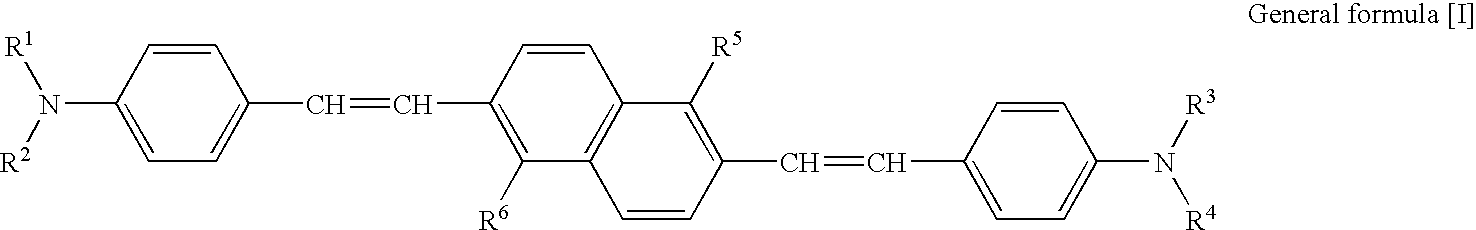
[R1]N(C1=CC=C(C=CC2=C([R6])C3=C(C=C2)C([R5])=C(C=CC2=CC=C(N([R3])[R4])C=C2)C=C3)C=C1)[R2]
